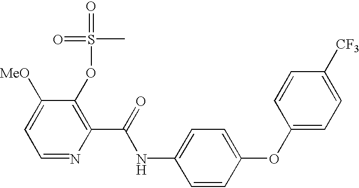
N(C1=CC=C(OC2=CC=C([CF3])C=C2)C=C1)C(C1=C(OS(=O)(C)=O)C([MeO])=CC=N1)=O
